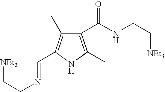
C1(C(NCC[NEt3])=O)=C(C)NC(C=NCC[NEt2])=C1C
